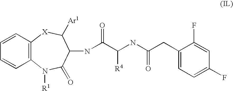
C12=C(N([R1])C(=O)C(NC(C(NC(CC3=CC=C(F)C=C3F)=O)[R4])=O)C([Ar1])[X]1)C=CC=C2
